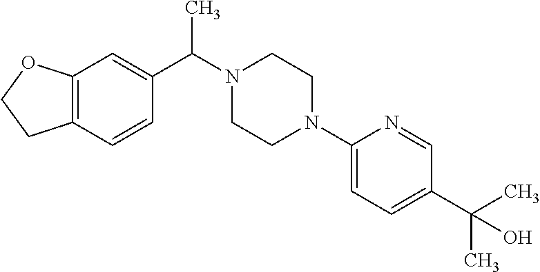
C12=C(C=CC(C(N3CCN(C4=CC=C(C(C)(C)O)C=N4)CC3)C)=C1)CCO2
